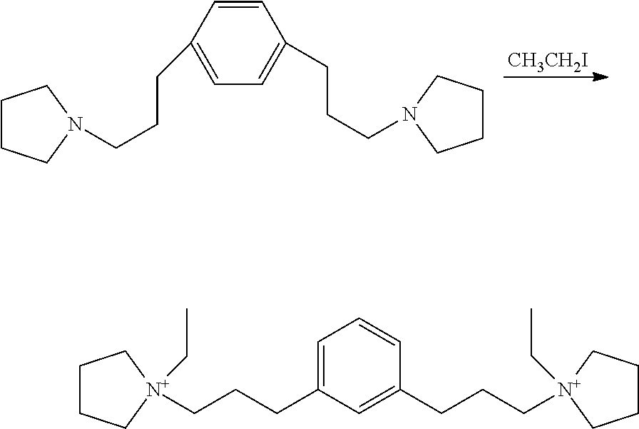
C1=C(CCC[N+]2(CC)CCCC2)C=C(CCC[N+]2(CC)CCCC2)C=C1.[CH3CH2I].C1=CC(CCCN2CCCC2)=CC=C1CCCN1CCCC1
